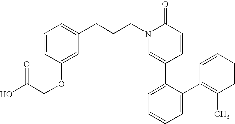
C(CN1C=C(C2=CC=CC=C2C2=C(C)C=CC=C2)C=CC1=O)CC1=CC=CC(OCC(O)=O)=C1
